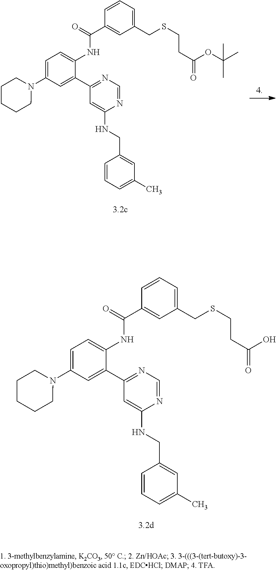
C1(C2=CC(N3CCCCC3)=CC=C2NC(C2=CC(CSCCC(O)=O)=CC=C2)=O)=NC=NC(NCC2=CC(C)=CC=C2)=C1.C1(C2=CC(N3CCCCC3)=CC=C2NC(C2=CC(CSCCC(OC(C)(C)C)=O)=CC=C2)=O)=NC=NC(NCC2=CC(C)=CC=C2)=C1
